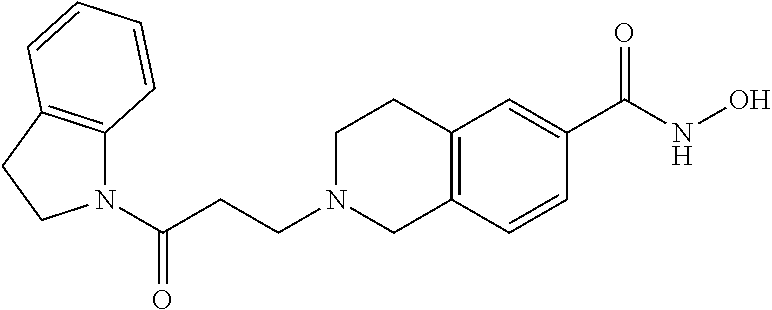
C12=C(C=CC(C(NO)=O)=C1)CN(CCC(N1C3=C(CC1)C=CC=C3)=O)CC2
